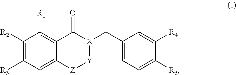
C1(C[X]2C(=O)C3=C([R1])C([R2])=C([R3])C=C3[Z][Y]2)=CC=C([R5])C([R4])=C1
